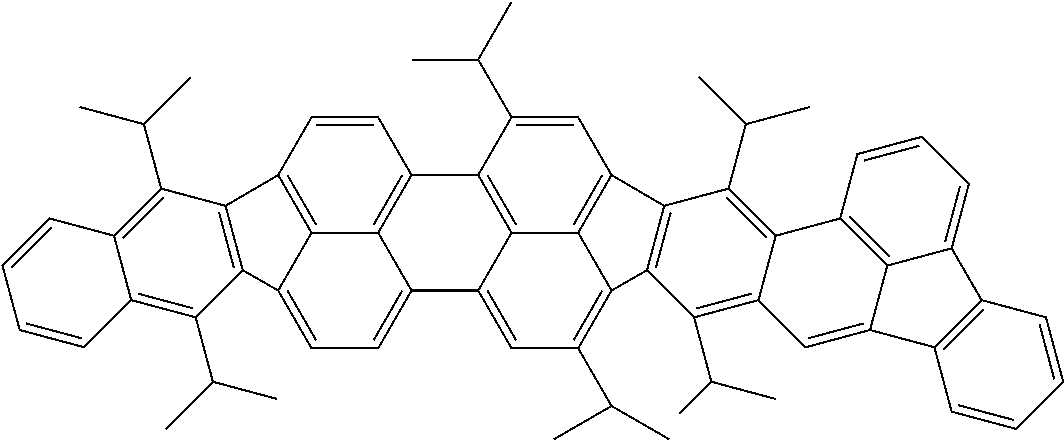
C12=CC=C3C4=C(C=CC(=C14)C1=C4C2=CC(C(C)C)=C2C4=C(C=C1C(C)C)C1=C2C(C(C)C)=C2C(=C1C(C)C)C1=C4C(=C2)C2=C(C4=CC=C1)C=CC=C2)C1=C3C(C(C)C)=C2C(=C1C(C)C)C=CC=C2
